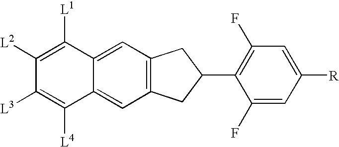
C12=CC3=C(C=C1C([L4])=C([L3])C([L2])=C2[L1])CC(C1=C(F)C=C([R])C=C1F)C3
